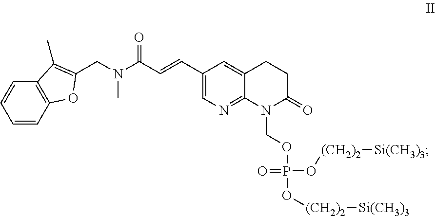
O=P(O[(CH2)2][Si(CH3)3])(O[(CH2)2][Si(CH3)3])OCN1C2=NC=C(C=CC(N(CC3=C(C)C4=C(C=CC=C4)O3)C)=O)C=C2CCC1=O
